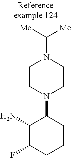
NC1C(F)CCCC1N1CCN(C([Me])[Me])CC1
